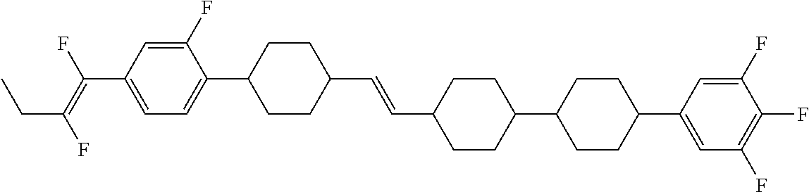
C1=C(F)C(C2CCC(C=CC3CCC(C4CCC(C5=CC(F)=C(F)C(F)=C5)CC4)CC3)CC2)=CC=C1C(=C(F)CC)F
